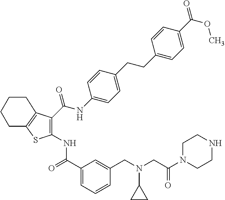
C1(C(=O)NC2=C(C(NC3=CC=C(CCC4=CC=C(C(OC)=O)C=C4)C=C3)=O)C3=C(S2)CCCC3)=CC=CC(CN(CC(N2CCNCC2)=O)C2CC2)=C1
